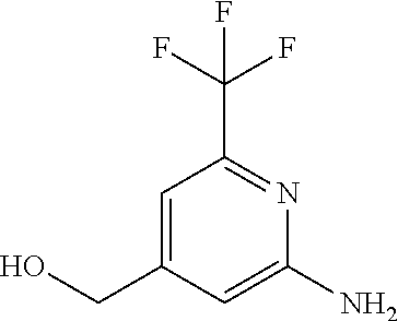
C1=C(CO)C=C(N)N=C1C(F)(F)F
